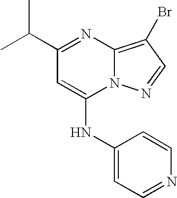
CC(C1=NC2=C(Br)C=NN2C(NC2=CC=NC=C2)=C1)C
